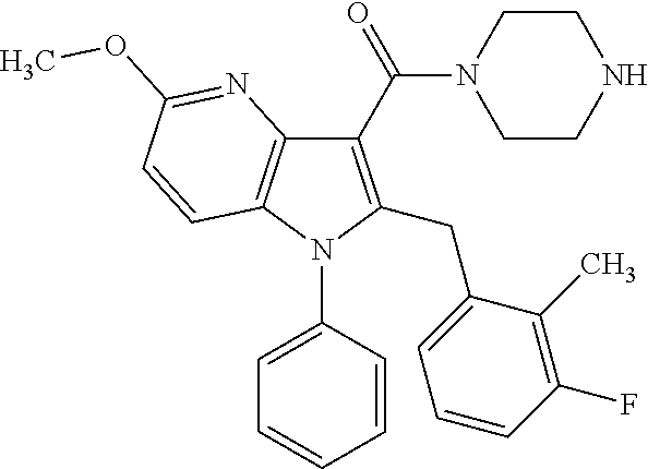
C1(C(N2CCNCC2)=O)=C(CC2=CC=CC(F)=C2C)N(C2=CC=CC=C2)C2=C1N=C(OC)C=C2
